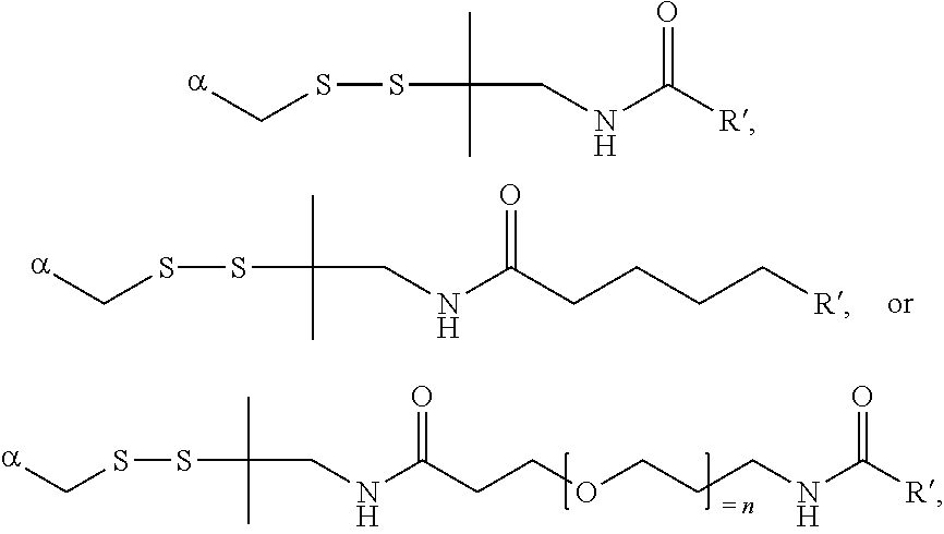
[a]CSSC(CNC(=O)CCCC[R])(C)C.[a]CSSC(CNC(=O)CCOCCCNC([R])=O)(C)C.[a]CSSC(CNC([R])=O)(C)C
